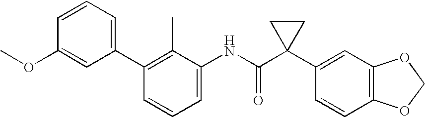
C1(C2=CC=CC(OC)=C2)=C(C)C(NC(C2(C3=CC4=C(C=C3)OCO4)CC2)=O)=CC=C1
